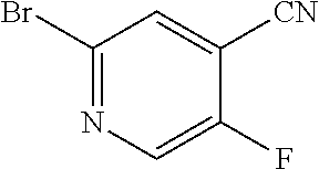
C1(Br)=NC=C(F)C([CN])=C1
